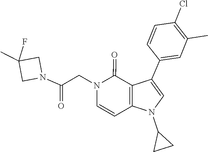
C12=C(N(C3CC3)C=C1C1=CC(C)=C(Cl)C=C1)C=CN(CC(N1CC(C)(F)C1)=O)C2=O
